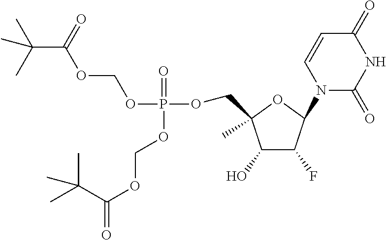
C1(O)C(F)C(N2C(=O)NC(=O)C=C2)OC1(COP(OCOC(=O)C(C)(C)C)(=O)OCOC(C(C)(C)C)=O)C
